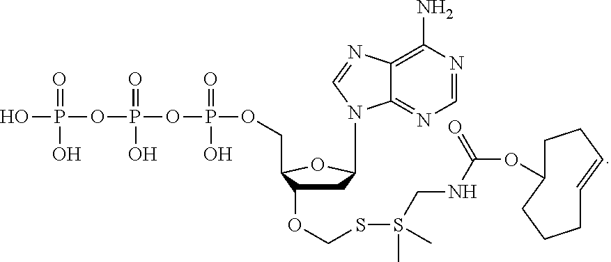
C1C(OCSS(CNC(OC2CCC=CCCC2)=O)(C)C)C(COP(OP(OP(O)(=O)O)(=O)O)(=O)O)OC1N1C2=NC=NC(N)=C2N=C1
